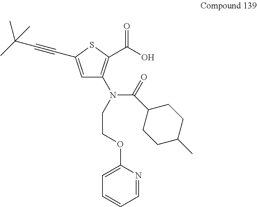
C1=C(C#CC(C)(C)C)SC(C(=O)O)=C1N(CCOC1=CC=CC=N1)C(C1CCC(C)CC1)=O
